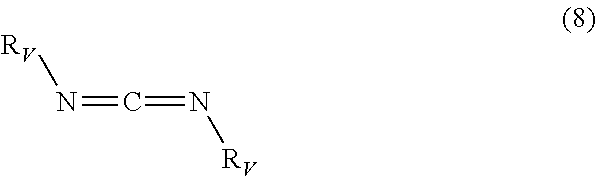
[RV]N=C=N[RV]
